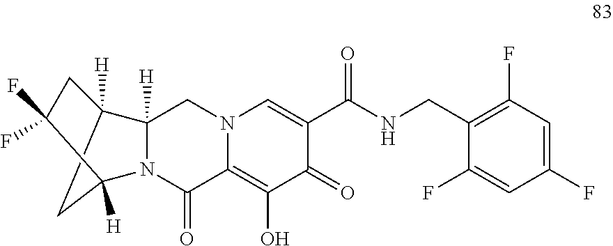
C12([H])CC([H])(N3C1([H])CN1C(=C(O)C(=O)C(C(NCC4=C(F)C=C(F)C=C4F)=O)=C1)C3=O)C(F)(F)C2
